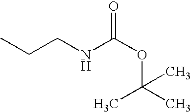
O(C(C)(C)C)C(NCCC)=O
